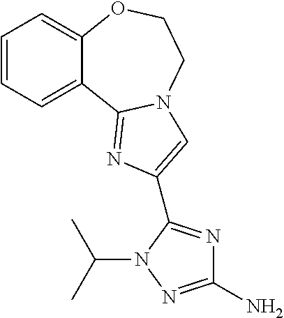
C1=CC=C2C(=C1)OCCN1C2=NC(C2=NC(N)=NN2C(C)C)=C1
